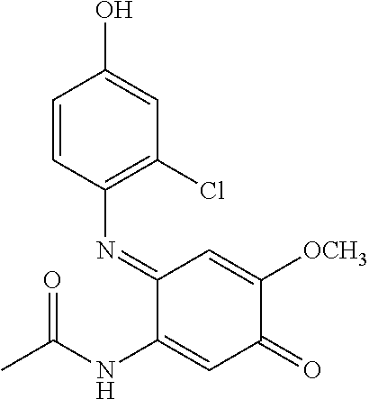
C1=CC(N=C2C(NC(C)=O)=CC(=O)C([OCH3])=C2)=C(Cl)C=C1O
